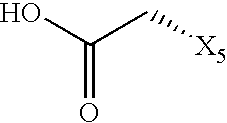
OC(C[X5])=O
